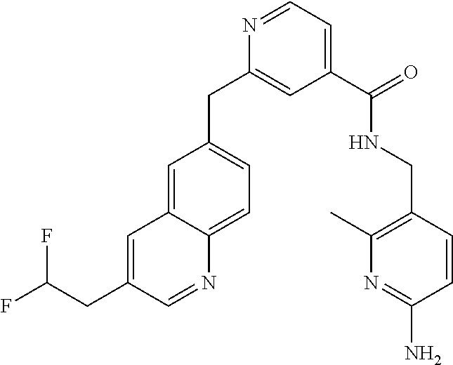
C1(C(=O)NCC2=C(C)N=C(N)C=C2)=CC=NC(CC2=CC=C3C(=C2)C=C(CC(F)F)C=N3)=C1
